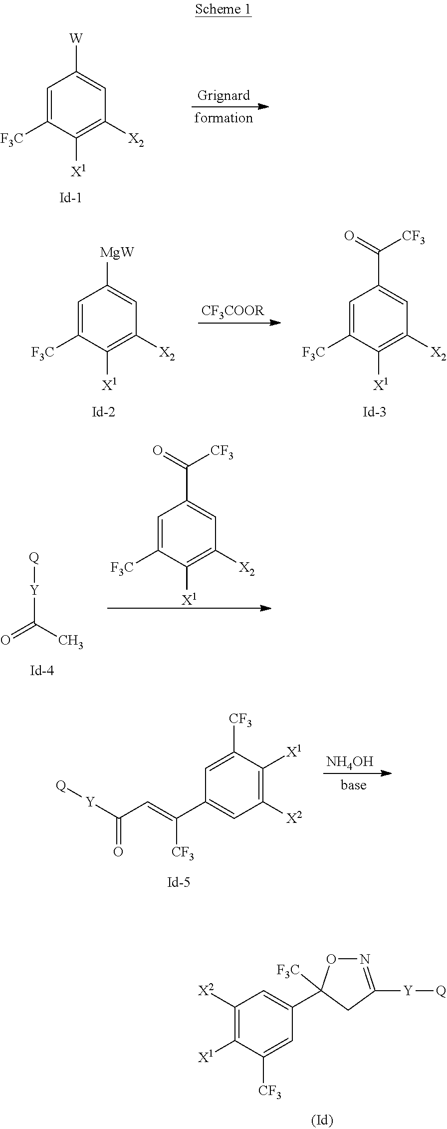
C1=C([F3C])C([X1])=C([X2])C=C1[W].[CF3COOR].C1=C([F3C])C([X1])=C([X2])C=C1[MgW].C1=C([F3C])C([X1])=C([X2])C=C1C(=O)[CF3].C([Y][Q])(=O)C.C1=C([F3C])C([X1])=C([X2])C=C1C(=O)[CF3].C1([X2])=C([X1])C([CF3])=CC(C2([F3C])ON=C([Y][Q])C2)=C1.[NH4OH].C(=O)(C=C([CF3])C1=CC([X2])=C([X1])C([CF3])=C1)[Y][Q]
